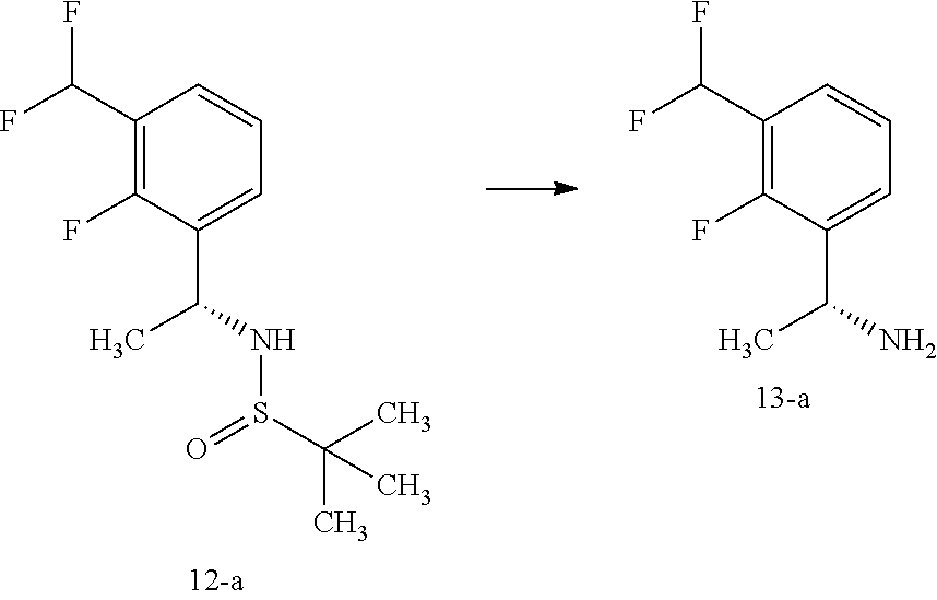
C1(C(F)F)=C(F)C(C(C)NS(=O)C(C)(C)C)=CC=C1.C1(C(F)F)=C(F)C(C(C)N)=CC=C1
